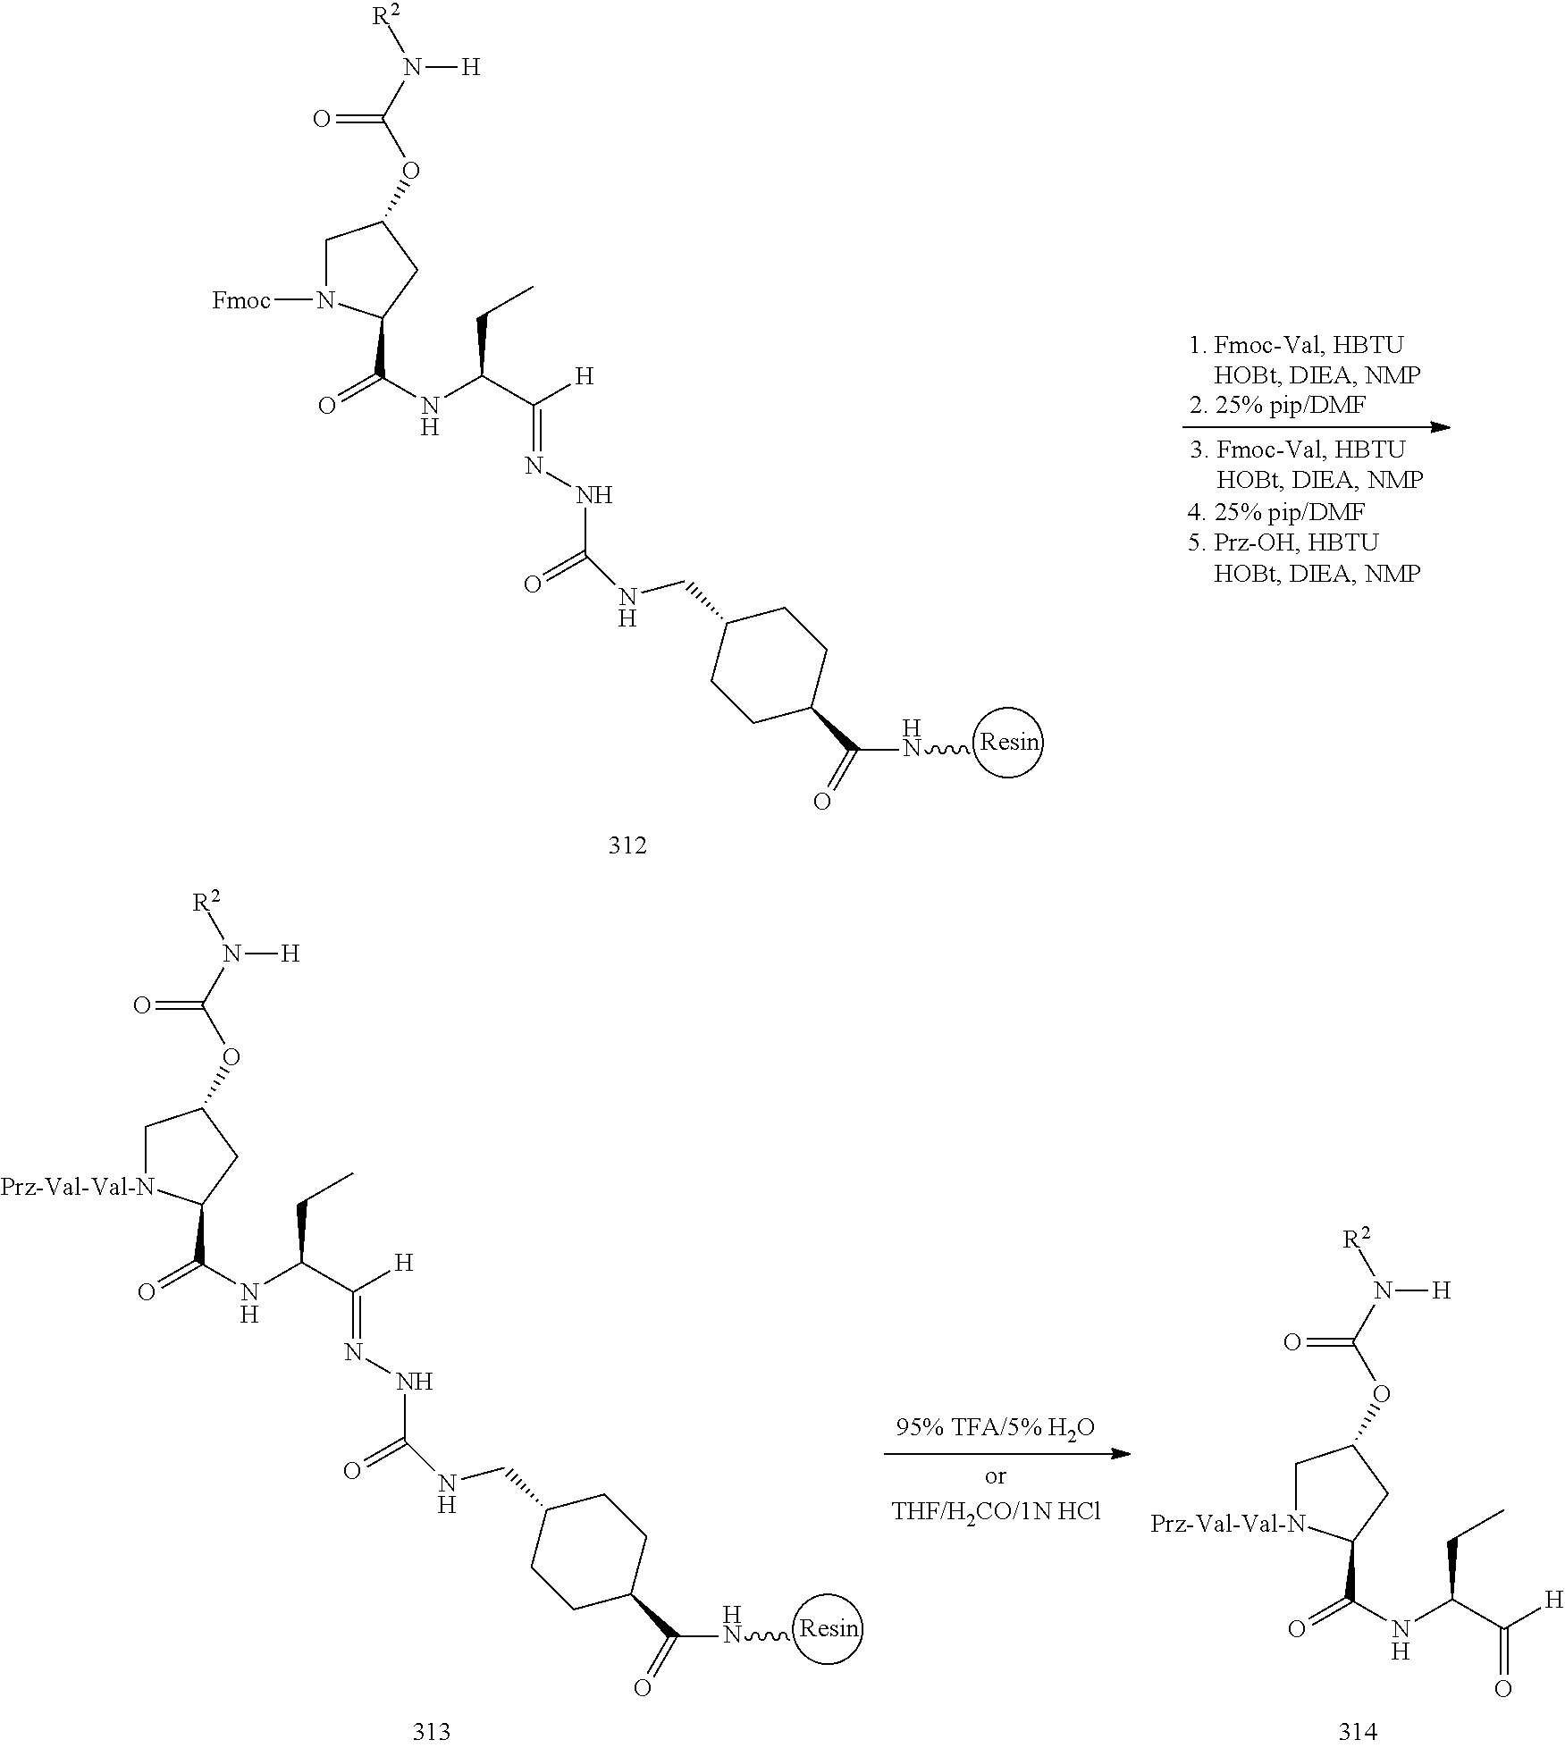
C(=O)(NCC1CCC(C(NC)=O)CC1)NN=C(C(NC(=O)C1N([Fmoc])CC(OC(N([H])[R2])=O)C1)CC)[H].C(=O)(NCC1CCC(C(NC)=O)CC1)NN=C(C(NC(=O)C1[Prz-Val-Val-N]CC(OC(N([R2])[H])=O)C1)CC)[H].O=C(C(NC(=O)C1[Prz-Val-Val-N]CC(OC(N([H])[R2])=O)C1)CC)[H]
